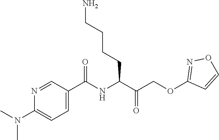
N1=CC(C(NC(C(COC2=NOC=C2)=O)CCCCN)=O)=CC=C1N(C)C
